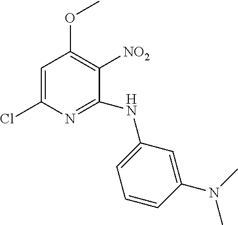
C1=C(Cl)N=C(NC2=CC=CC(N(C)C)=C2)C([NO2])=C1OC
